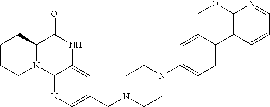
C1CCN2C(C1)C(=O)NC1=CC(CN3CCN(C4=CC=C(C5=C(OC)N=CC=C5)C=C4)CC3)=CN=C21
